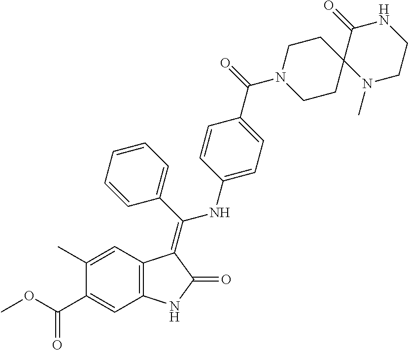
C1(C)=CC2=C(C=C1C(OC)=O)NC(=O)C2=C(C1=CC=CC=C1)NC1=CC=C(C(=O)N2CCC3(CC2)N(C)CCNC3=O)C=C1
